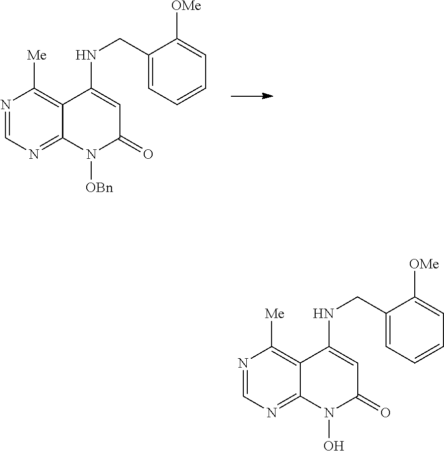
N1=CN=C2C(=C1[Me])C(NCC1=CC=CC=C1[OMe])=CC(=O)N2[OBn].N1=CN=C2C(=C1[Me])C(NCC1=CC=CC=C1[OMe])=CC(=O)N2O
